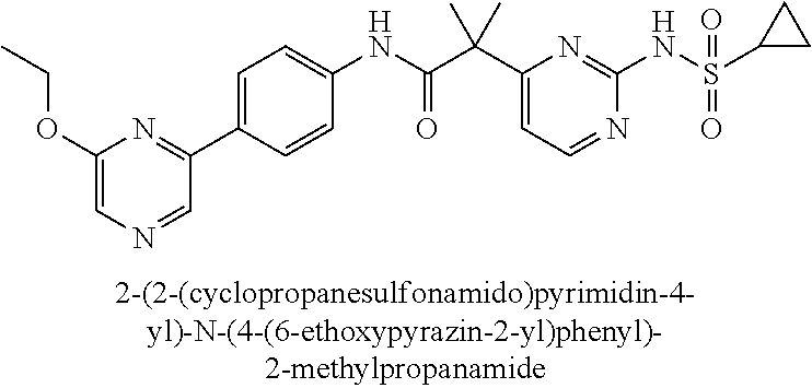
N1=CC=C(C(C(NC2=CC=C(C3=NC(OCC)=CN=C3)C=C2)=O)(C)C)N=C1NS(=O)(=O)C1CC1
